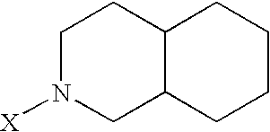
C1N([X])CC2C(C1)CCCC2
